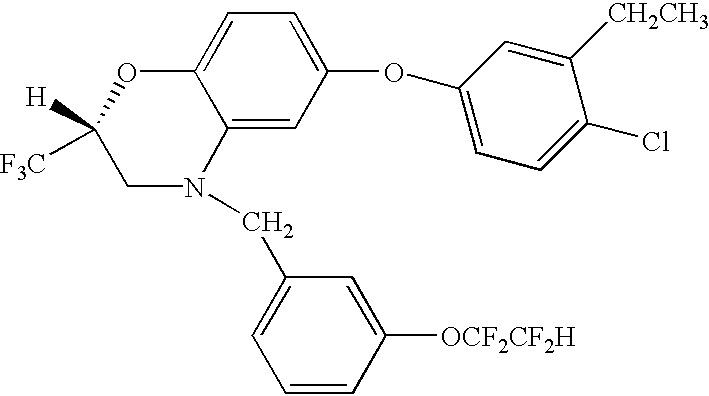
C1=CC([OCF2CF2H])=CC(CN2C3=CC(OC4=CC=C(Cl)C([CH2CH3])=C4)=CC=C3OC([H])([F3C])C2)=C1
